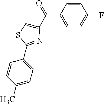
C1(C(C2=CSC(C3=CC=C(C)C=C3)=N2)=O)=CC=C(F)C=C1
